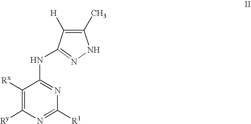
C1([Rx])=C([Ry])N=C([R1])N=C1NC1=NNC(C)=C1[H]
